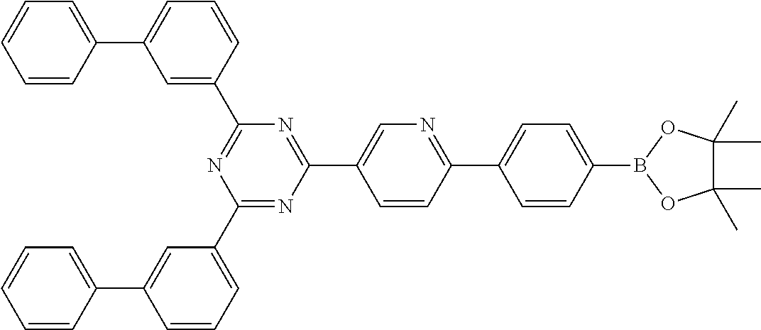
C1(C2=CC=CC(C3=CC=CC=C3)=C2)=NC(C2=CN=C(C3=CC=C(B4OC(C)(C)C(C)(C)O4)C=C3)C=C2)=NC(C2=CC(C3=CC=CC=C3)=CC=C2)=N1
